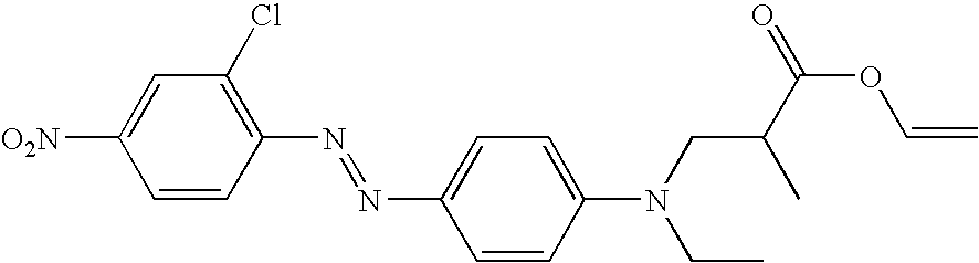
C1=CC(N=NC2=CC=C(N(CC(C(=O)OC=C)C)CC)C=C2)=C(Cl)C=C1[O2N]
